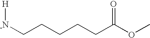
[H][-N]CCCCCC(OC)=O
